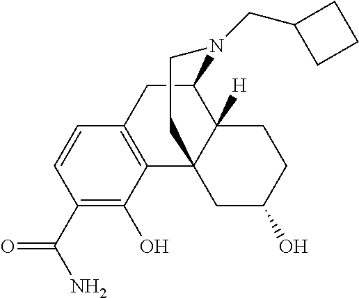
C1(C(=O)N)=C(O)C2=C(C=C1)CC1C3([H])C2(CC(O)CC3)CCN1CC1CCC1
